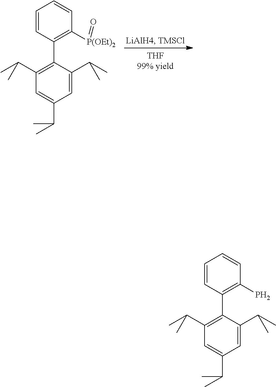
C1=CC(C2=C(C(C)C)C=C(C(C)C)C=C2C(C)C)=C([P(OEt)2]=O)C=C1.C1=CC(C2=C(C(C)C)C=C(C(C)C)C=C2C(C)C)=C(P)C=C1
